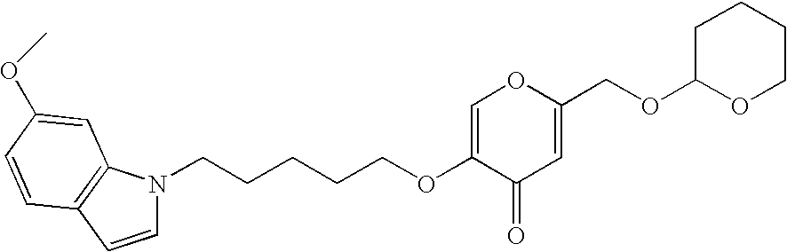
C1=C(OCCCCCN2C=CC3=C2C=C(OC)C=C3)C(=O)C=C(COC2CCCCO2)O1
